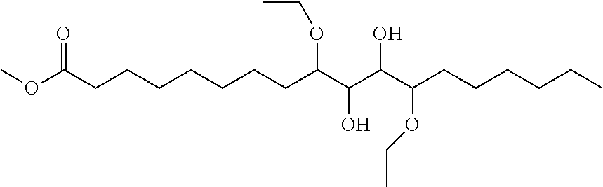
COC(CCCCCCCC(C(O)C(O)C(CCCCCC)OCC)OCC)=O
